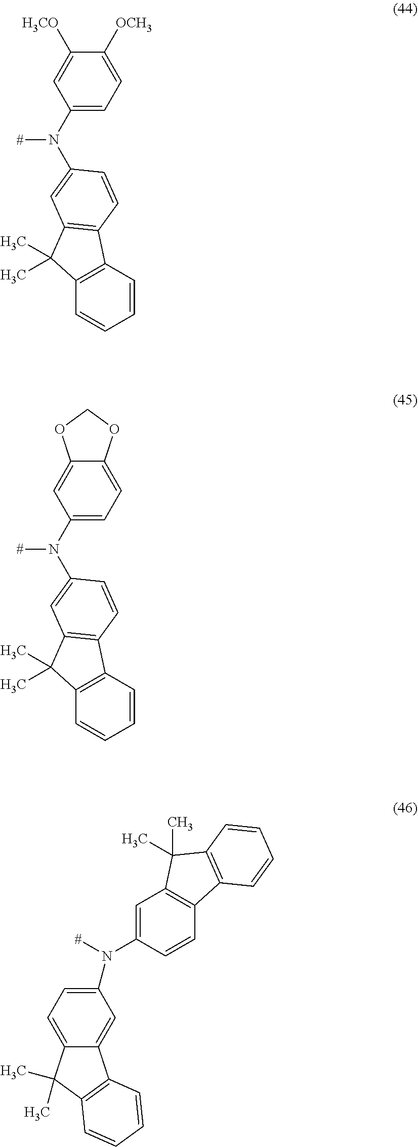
C1=CC2=C(C=C1)C(C)(C)C1=C2C=CC(N(C2=CC=C([OCH3])C([H3CO])=C2)[#])=C1.C1=CC2=C(C=C1)C(C)(C)C1=C2C=CC(N(C2=CC=C3C(=C2)OCO3)[#])=C1.C1(N([#])C2=CC3=C(C=C2)C2=C(C3(C)C)C=CC=C2)=CC=C2C(=C1)C1=C(C2(C)C)C=CC=C1
